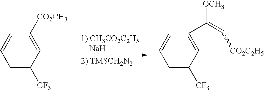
C1=C([CF3])C=C([CO2CH3])C=C1.C1=C([CF3])C=C(C(=C[CO2C2H5])[OCH3])C=C1
